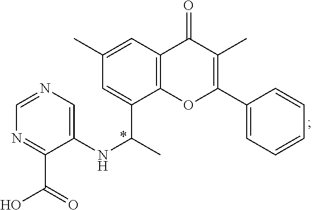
N1=C(C(O)=O)C(NC(C2=CC(C)=CC3=C2OC(C2=CC=CC=C2)=C(C)C3=O)C)=CN=C1
